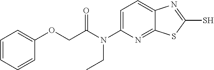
C1=C(N(C(COC2=CC=CC=C2)=O)CC)N=C2C(=C1)N=C(S)S2
